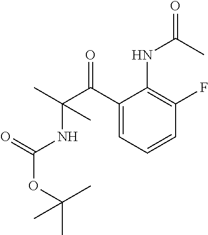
C1(C(C(C)(NC(OC(C)(C)C)=O)C)=O)=CC=CC(F)=C1NC(=O)C
